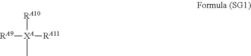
[RA9][XA]([RA11])([RA10])C
